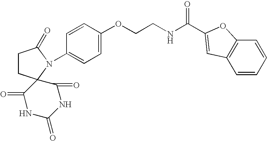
C1CC2(N(C3=CC=C(OCCNC(C4=CC5=C(C=CC=C5)O4)=O)C=C3)C1=O)C(=O)NC(=O)NC2=O
